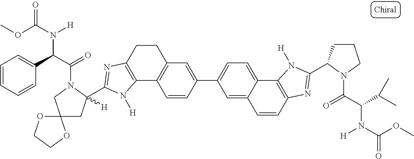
C1=C2C(=CC=C1C1=CC3=C(C=C1)C1=C(CC3)N=C(C3([H])CC4(CN3C(C(C3=CC=CC=C3)N([H])C(OC)=O)=O)OCCO4)N1[H])C1=C(C=C2)N=C(C2CCCN2C(C(C(C)C)N(C(OC)=O)[H])=O)N1[H]
